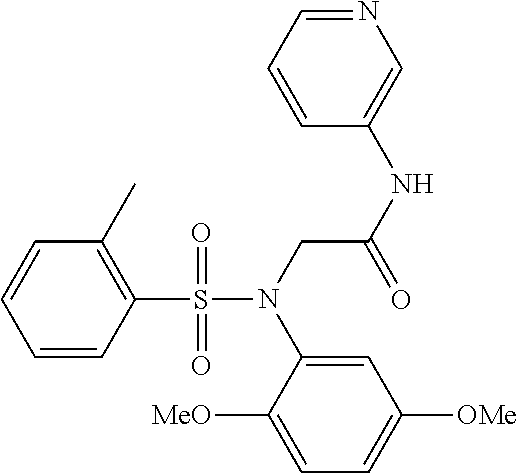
C1(C)=C(S(=O)(=O)N(CC(NC2=CN=CC=C2)=O)C2=CC([OMe])=CC=C2[MeO])C=CC=C1
